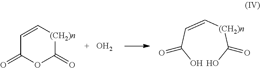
C1=C[(CH2)n]C(=O)OC1=O.O.OC(C=C[(CH2)n]C(O)=O)=O
